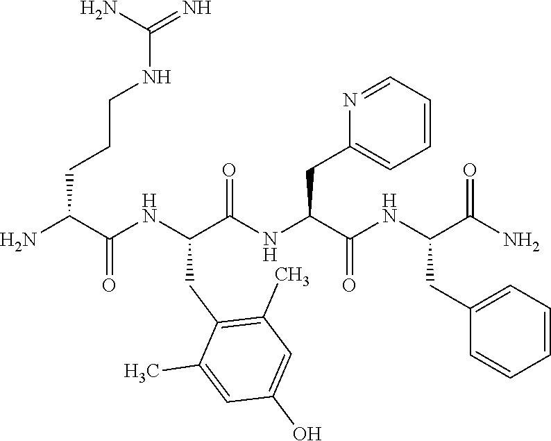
NC(C(NC(C(NC(C(NC(C(N)=O)CC1=CC=CC=C1)=O)CC1=CC=CC=N1)=O)CC1=C(C)C=C(O)C=C1C)=O)CCCNC(=N)N
